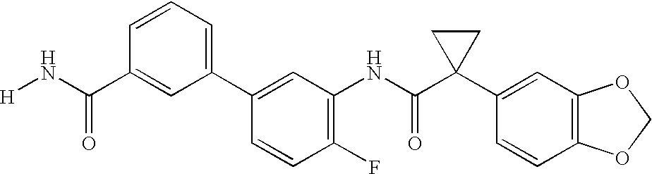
C1(NC(C2(C3=CC4=C(C=C3)OCO4)CC2)=O)=C(F)C=CC(C2=CC=CC(C(N[H])=O)=C2)=C1
